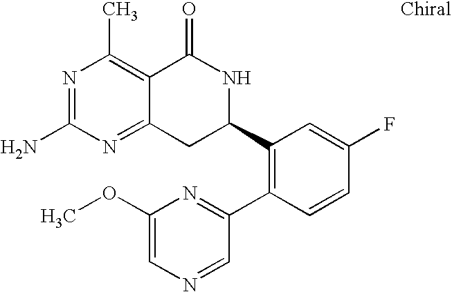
N1=C(N)N=C2C(=C1C)C(=O)NC(C1=C(C3=NC(OC)=CN=C3)C=CC(F)=C1)C2
